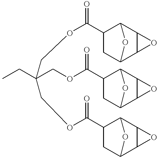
CCC(COC(C1CC2C3C(C1O2)O3)=O)(COC(C1CC2C3C(C1O2)O3)=O)COC(C1CC2C3C(C1O2)O3)=O
